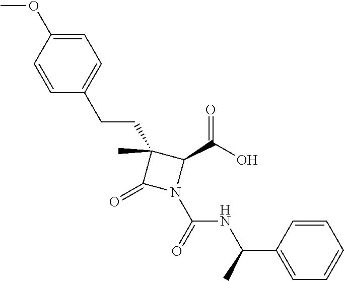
C1(CCC2=CC=C(OC)C=C2)(C)C(=O)N(C(=O)NC(C)C2=CC=CC=C2)C1C(O)=O
